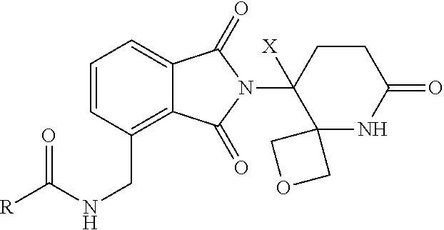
C1=CC(CNC([R])=O)=C2C(=C1)C(=O)N(C1([X])C3(NC(=O)CC1)COC3)C2=O
